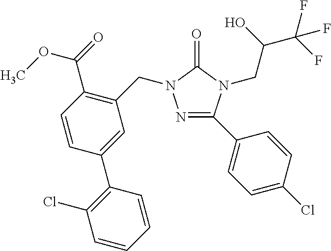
N1=C(C2=CC=C(Cl)C=C2)N(CC(C(F)(F)F)O)C(=O)N1CC1=C(C(=O)OC)C=CC(C2=C(Cl)C=CC=C2)=C1
